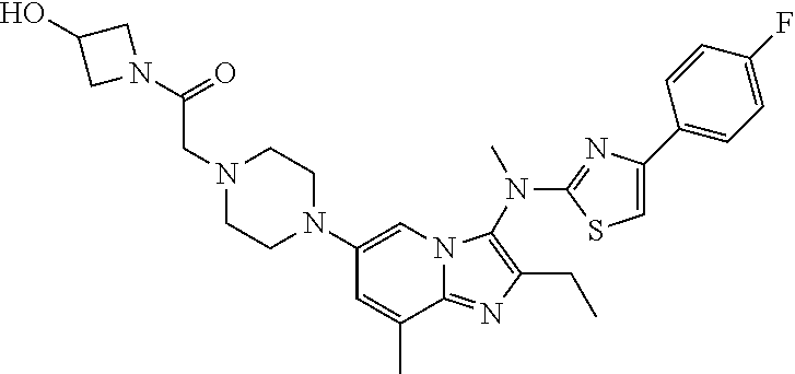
C1(N2CCN(CC(=O)N3CC(O)C3)CC2)=CN2C(=NC(CC)=C2N(C2=NC(C3=CC=C(F)C=C3)=CS2)C)C(C)=C1
